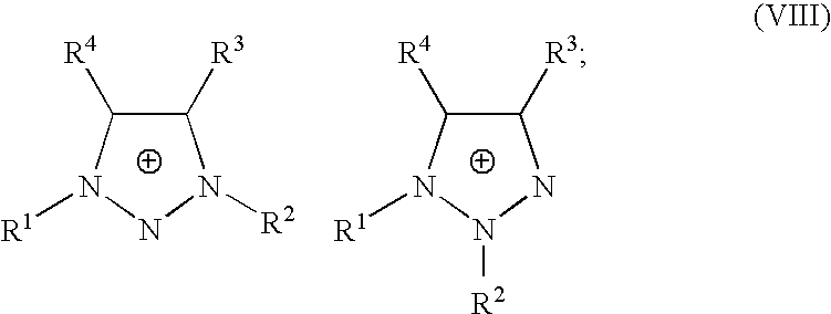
C1([R3])C([R4])N([R1])NN1[R2].C1([R3])C([R4])N([R1])N([R2])N1
